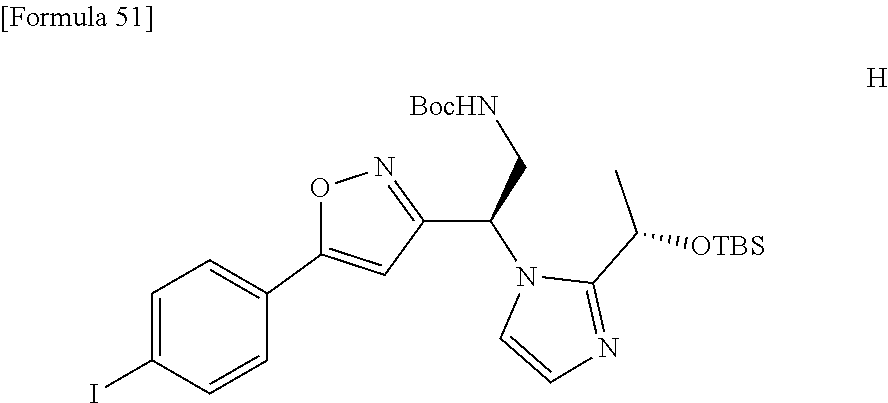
C1(C([OTBS])C)=NC=CN1C(C1=NOC(C2=CC=C(I)C=C2)=C1)C[BocHN]
